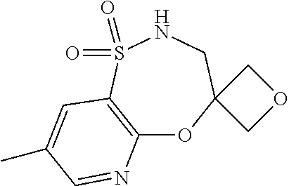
C12=C(S(=O)(=O)NCC3(O1)COC3)C=C(C)C=N2
